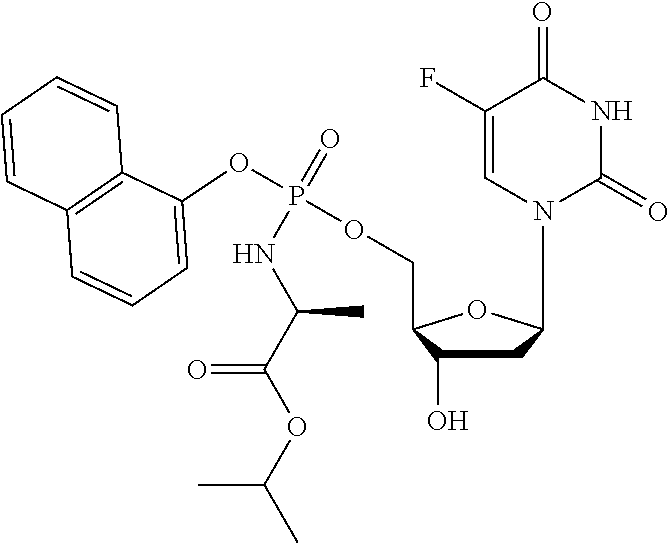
C1(F)=CN(C2CC(O)C(COP(OC3=CC=CC4=C3C=CC=C4)(NC(C)C(=O)OC(C)C)=O)O2)C(=O)NC1=O
